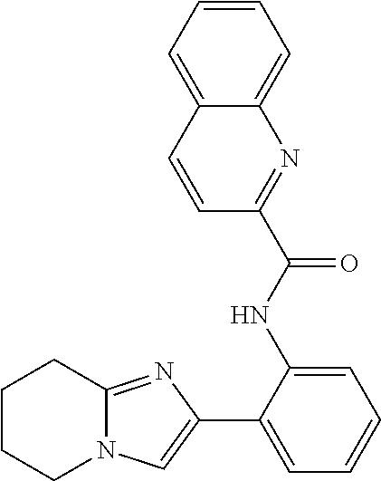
C1CCN2C(=NC(C3=CC=CC=C3NC(C3=NC4=CC=CC=C4C=C3)=O)=C2)C1
